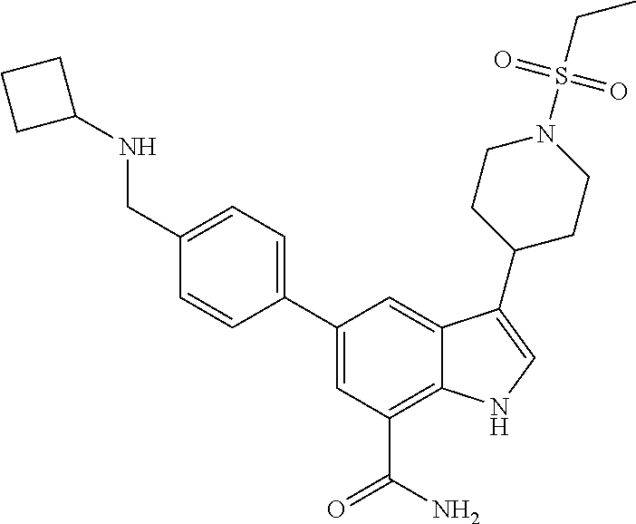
C1=C(C2=CC=C(CNC3CCC3)C=C2)C=C2C(=C1C(N)=O)NC=C2C1CCN(S(CC)(=O)=O)CC1
